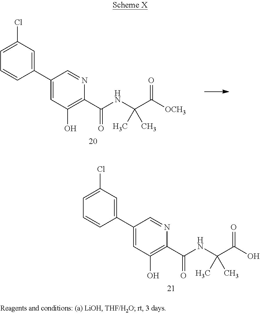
C1=C(Cl)C=C(C2=CC(O)=C(C(NC(C([OCH3])=O)(C)C)=O)N=C2)C=C1.C1=C(Cl)C=C(C2=CC(O)=C(C(NC(C(O)=O)(C)C)=O)N=C2)C=C1
